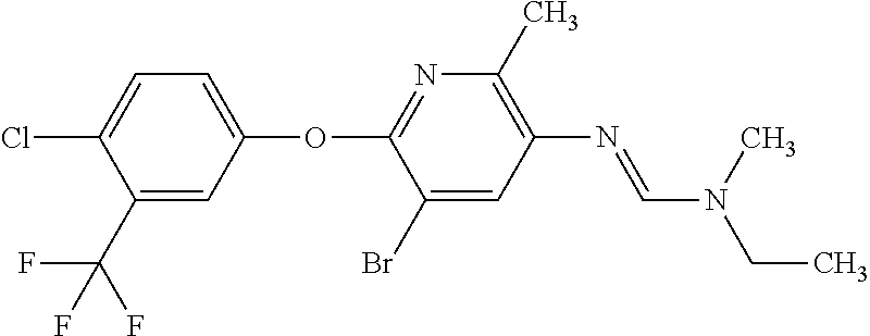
C1=C(Br)C(OC2=CC=C(Cl)C(C(F)(F)F)=C2)=NC(C)=C1N=CN(C)CC
